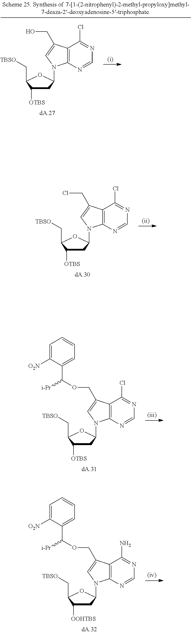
C1C([OTBS])C(C[TBSO])OC1N1C2=C(C(Cl)=NC=N2)C(CCl)=C1.C1C([OTBS])C(C[TBSO])OC1N1C2=C(C(Cl)=NC=N2)C(CO)=C1.C1C([OTBS])C(C[TBSO])OC1N1C2=C(C(Cl)=NC=N2)C(COC([i-Pr])C2=CC=CC=C2[O2N])=C1.C1C([OOHTBS])C(C[TBSO])OC1N1C2=C(C(N)=NC=N2)C(COC([i-Pr])C2=CC=CC=C2[O2N])=C1
